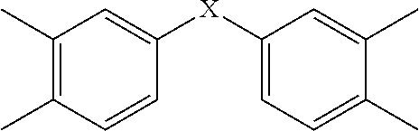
C1(C)=C(C)C=CC([X]C2=CC=C(C)C(C)=C2)=C1
